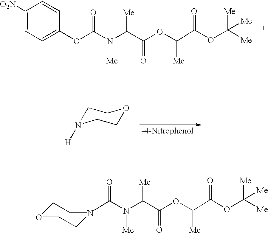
O(C(N(C(C(OC(C(OC([Me])([Me])[Me])=O)[Me])=O)[Me])[Me])=O)C1=CC=C([O2N])C=C1.C1N([H])CCOC1.[-4-Nitrophenol].C(N(C(C(OC(C(OC([Me])([Me])[Me])=O)[Me])=O)[Me])[Me])(=O)N1CCOCC1
